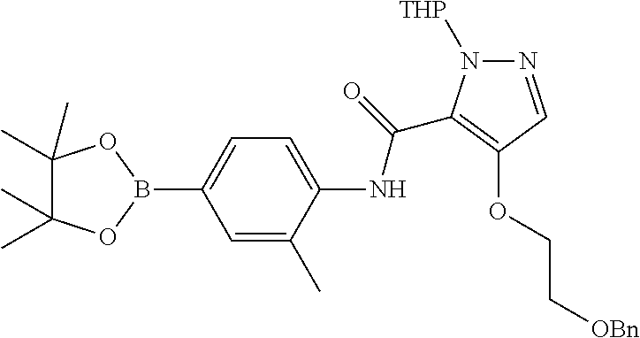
N1=CC(OCC[OBn])=C(C(=O)NC2=CC=C(B3OC(C)(C)C(C)(C)O3)C=C2C)N1[THP]
